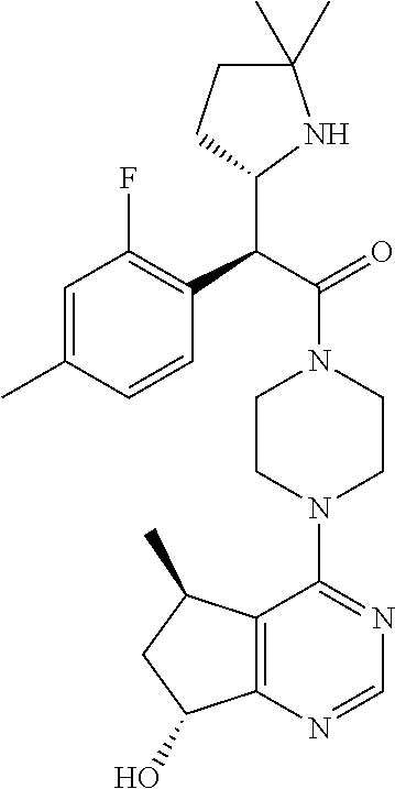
C1=C(C)C=CC(C(C(=O)N2CCN(C3=NC=NC4=C3C(C)CC4O)CC2)C2NC(C)(C)CC2)=C1F
